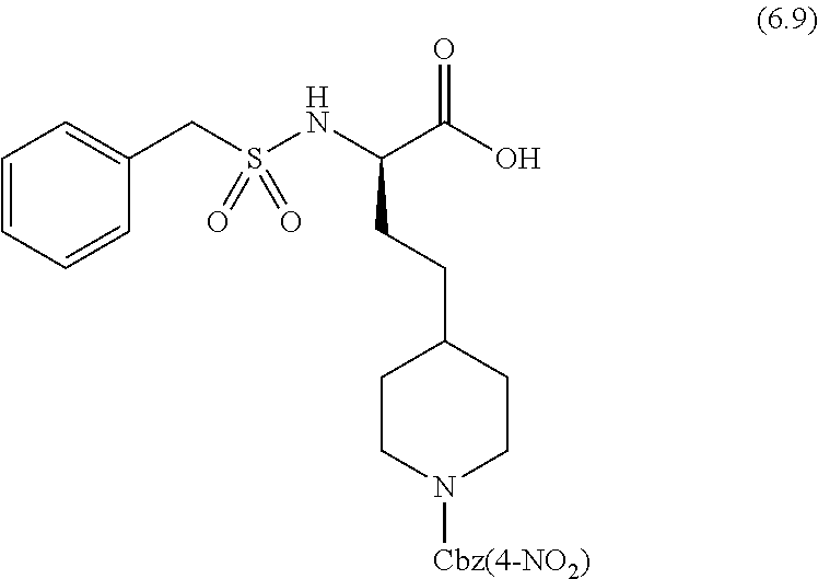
C1=CC=CC(CS(NC(CCC2CCN([Cbz(4-NO2)])CC2)C(=O)O)(=O)=O)=C1
